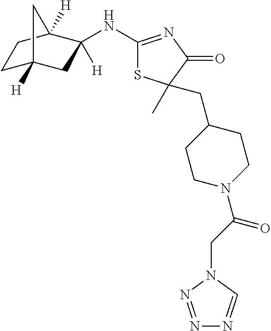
C1C2([H])CC(NC3=NC(=O)C(C)(CC4CCN(C(CN5N=NN=C5)=O)CC4)S3)([H])C([H])(C1)C2
